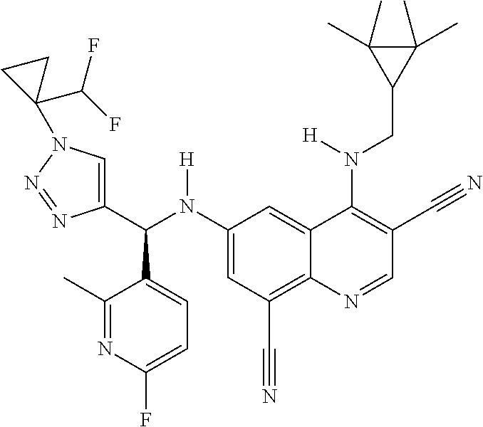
C1(N(C(C2=CN(C3(C(F)F)CC3)N=N2)C2=CC=C(F)N=C2C)[H])=CC(C#N)=C2C(=C1)C(N(CC1C(C)(C)C1(C)C)[H])=C(C#N)C=N2
